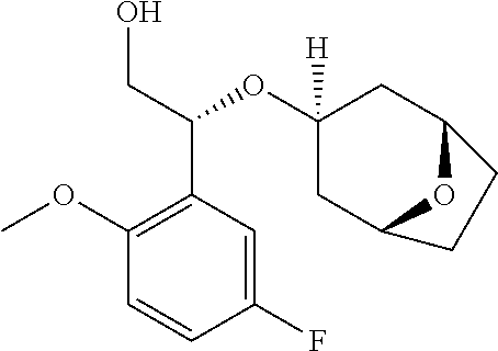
OCC(C1=C(OC)C=CC(F)=C1)OC1([H])CC2OC(C1)CC2
